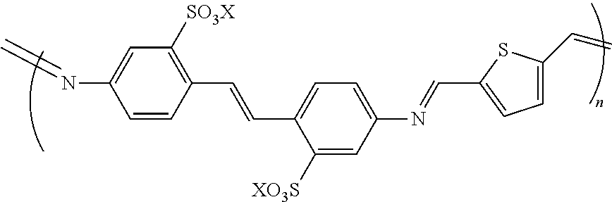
C1([XO3S])=CC(N=CC2=CC=C(C=C)S2)=CC=C1C=CC1=C([SO3X])C=C(N=C)C=C1
